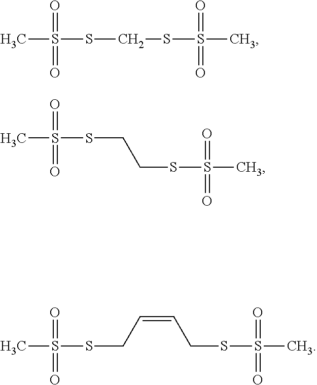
CS(=O)(=O)SCSS(=O)(=O)C.CS(=O)(=O)SCCSS(=O)(=O)C.CS(=O)(=O)SCC=CCSS(=O)(=O)C
